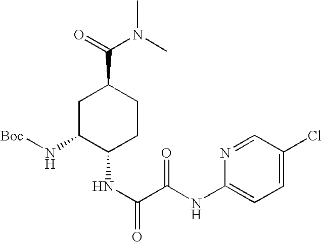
C1C(N[Boc])C(NC(C(NC2=CC=C(Cl)C=N2)=O)=O)CCC1C(=O)N(C)C
